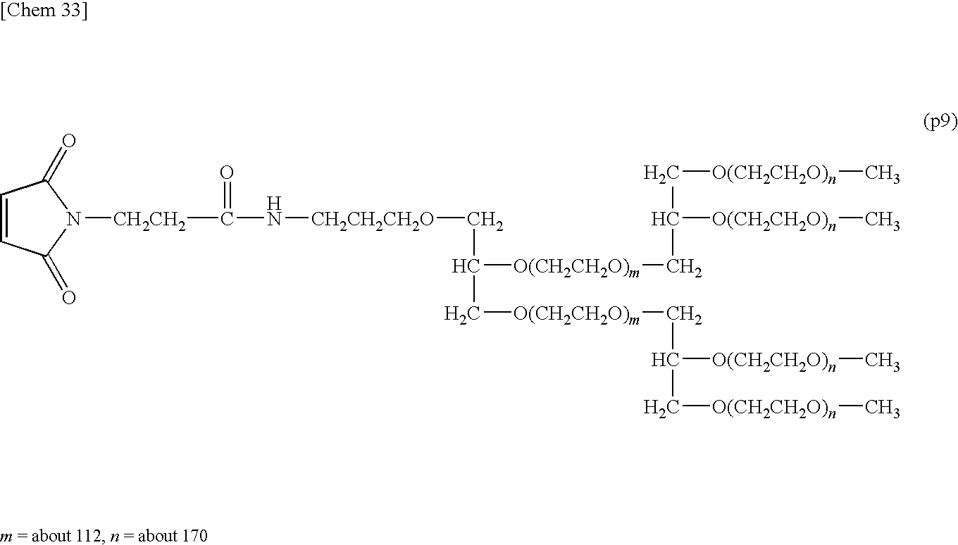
N([CH2CH2CH2O]CC([O(CH2CH2O)m]CC(C[O(CH2CH2O)n]C)[O(CH2CH2O)n]C)C[O(CH2CH2O)m]CC(C[O(CH2CH2O)n]C)[O(CH2CH2O)n]C)C(=O)[CH2CH2]N1C(=O)C=CC1=O
